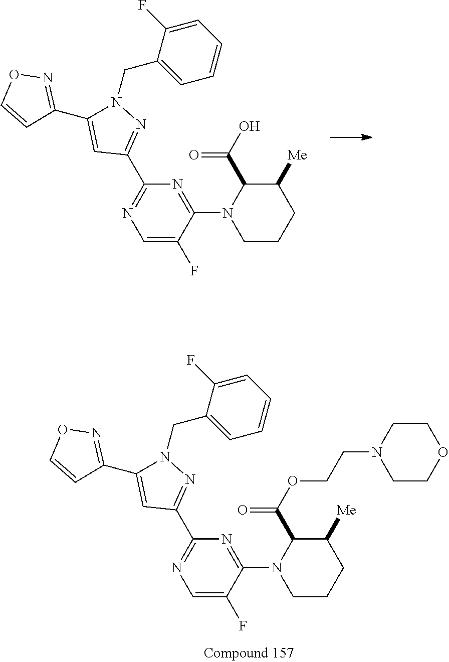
C1=C(F)C(N2CCCC([Me])C2C(O)=O)=NC(C2=NN(CC3=CC=CC=C3F)C(C3=NOC=C3)=C2)=N1.C1=C(F)C(N2CCCC([Me])C2C(OCCN2CCOCC2)=O)=NC(C2=NN(CC3=CC=CC=C3F)C(C3=NOC=C3)=C2)=N1
